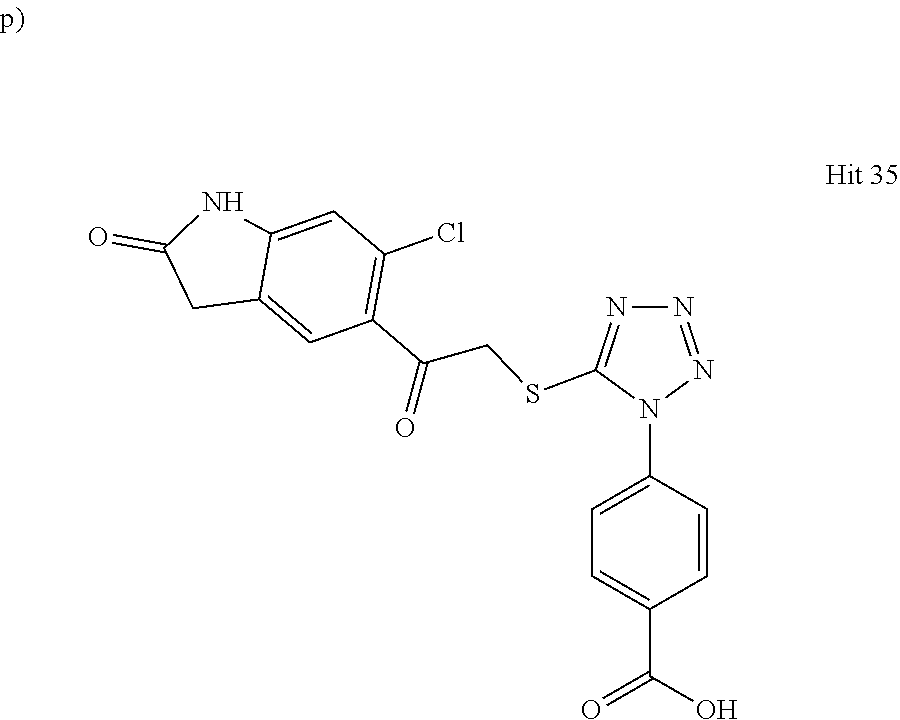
C1=C(C(O)=O)C=CC(N2C(SCC(C3=C(Cl)C=C4C(=C3)CC(=O)N4)=O)=NN=N2)=C1
